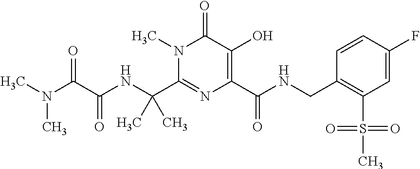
C(C1=NC(C(NCC2=C(S(C)(=O)=O)C=C(F)C=C2)=O)=C(O)C(=O)N1C)(NC(C(=O)N(C)C)=O)(C)C
